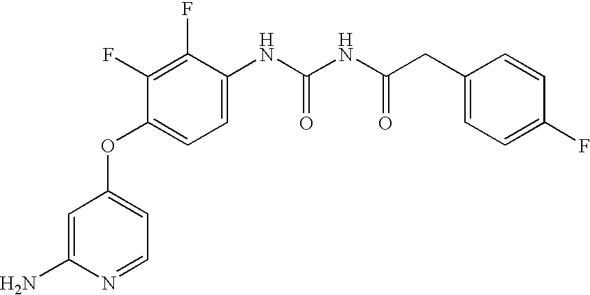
C1=C(N)N=CC=C1OC1=CC=C(NC(=O)NC(=O)CC2=CC=C(F)C=C2)C(F)=C1F
